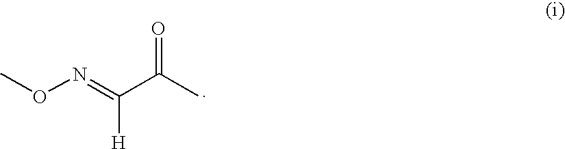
N(=C(C(C)=O)[H])OC
